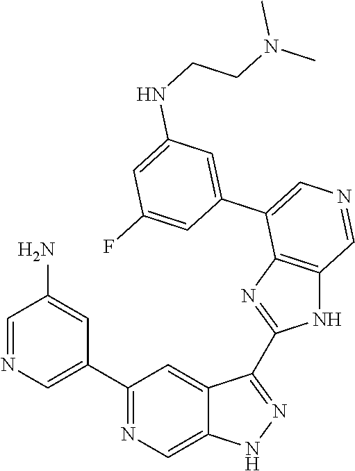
C1(C2=CN=CC(N)=C2)=NC=C2C(=C1)C(C1=NC3=C(N1)C=NC=C3C1=CC(NCCN(C)C)=CC(F)=C1)=NN2
